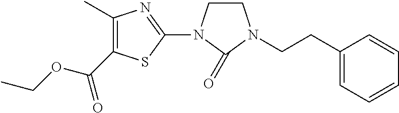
C1(C)=C(C(OCC)=O)SC(N2C(=O)N(CCC3=CC=CC=C3)CC2)=N1
